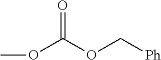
O(C(OC[Ph])=O)C
